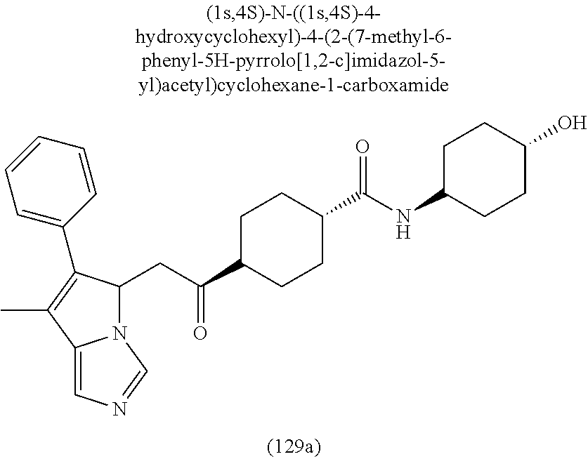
N12C(CC(C3CCC(C(NC4CCC(O)CC4)=O)CC3)=O)C(C3=CC=CC=C3)=C(C)C1=CN=C2
